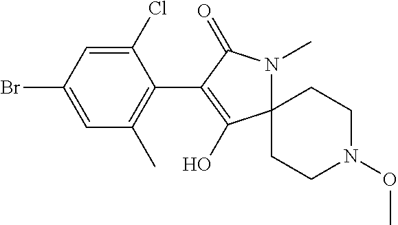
C12(N(C)C(=O)C(C3=C(C)C=C(Br)C=C3Cl)=C1O)CCN(OC)CC2
